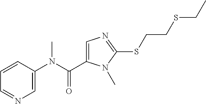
C1=CC(N(C(=O)C2=CN=C(SCCSCC)N2C)C)=CN=C1
